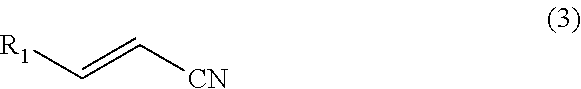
[R1]C=C[CN]
